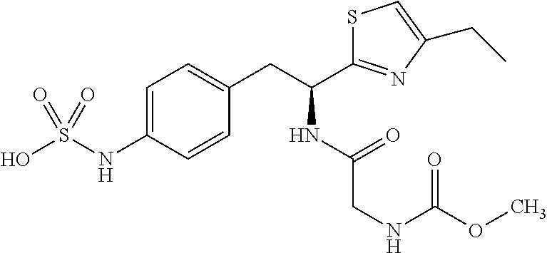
OS(NC1=CC=C(CC(NC(CNC(OC)=O)=O)C2=NC(CC)=CS2)C=C1)(=O)=O
